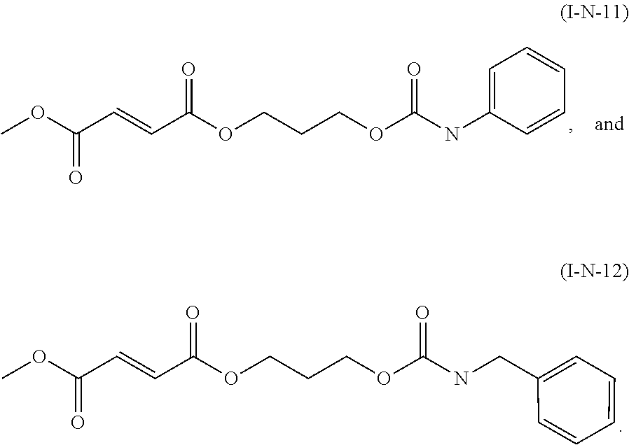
COC(C=CC(OCCCOC(NC1=CC=CC=C1)=O)=O)=O.COC(C=CC(OCCCOC(=O)NCC1=CC=CC=C1)=O)=O
